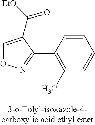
C1(C2=NOC=C2C([EtO])=O)=C(C)C=CC=C1
